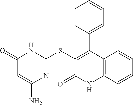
C1(SC2=NC(N)=CC(=O)N2)=C(C2=CC=CC=C2)C2=C(NC1=O)C=CC=C2
